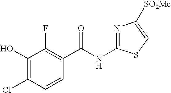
C1(O)=C(Cl)C=CC(C(NC2=NC([SO2Me])=CS2)=O)=C1F
